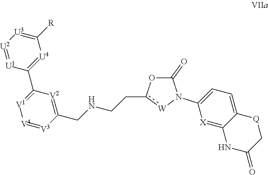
[U2]1=[U1]C(C2=[V1][V4]=[V3]C(CNCCc3[W]N(C4=CC=C5C(=[X]4)NC(=O)C[Q]5)C(=O)O3)=[V2]2)=[U4]C([R])=[U3]1
